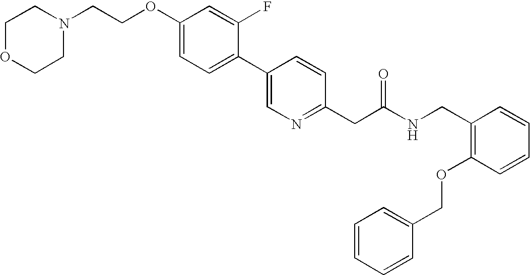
C1OCCN(CCOC2=CC=C(C3=CN=C(CC(NCC4=C(OCC5=CC=CC=C5)C=CC=C4)=O)C=C3)C(F)=C2)C1
